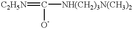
[C2H5N]=C([O-])[NH(CH2)3N(CH3)2]
